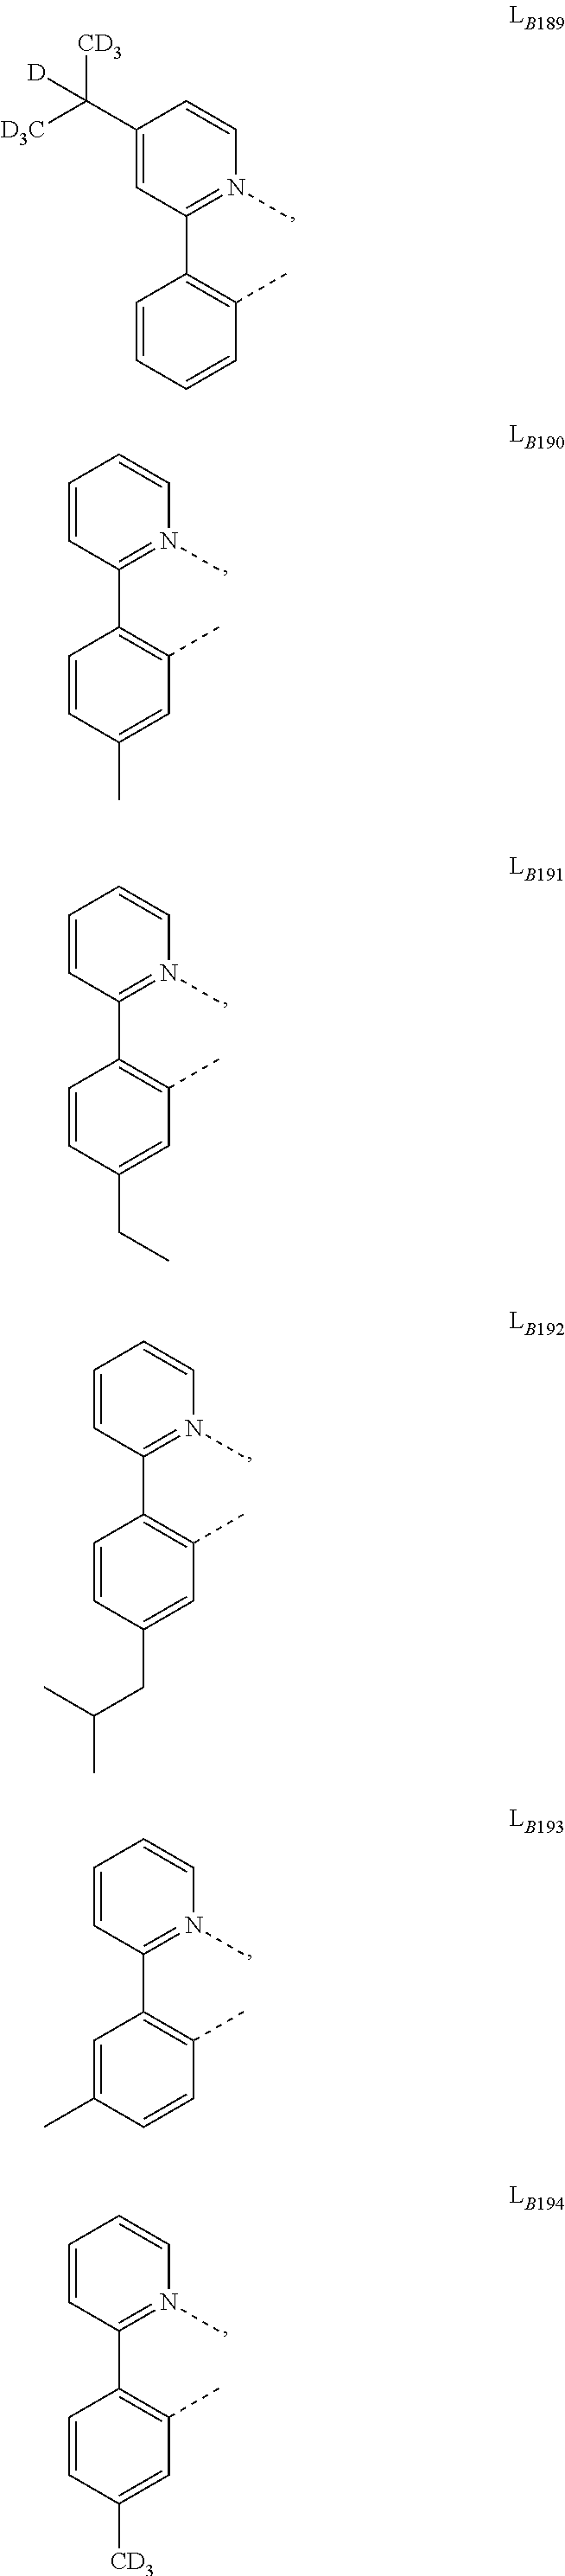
C1(C([D3C])([CD3])[D])=CC(C2=C(C)C=CC=C2)=N(C)C=C1.C1=CC(C2=C(C)C=C(C)C=C2)=N(C)C=C1.C1=CC(C2=C(C)C=C(CC)C=C2)=N(C)C=C1.C1=CC(C2=C(C)C=C(CC(C)C)C=C2)=N(C)C=C1.C1=CC(C2=C(C)C=CC(C)=C2)=N(C)C=C1.C1=CC(C2=C(C)C=C([CD3])C=C2)=N(C)C=C1
